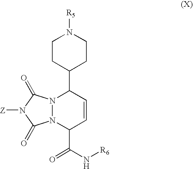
C1CC(C2N3N(C(C(N[R6])=O)C=C2)C(=O)N([Z])C3=O)CCN1[R5]
